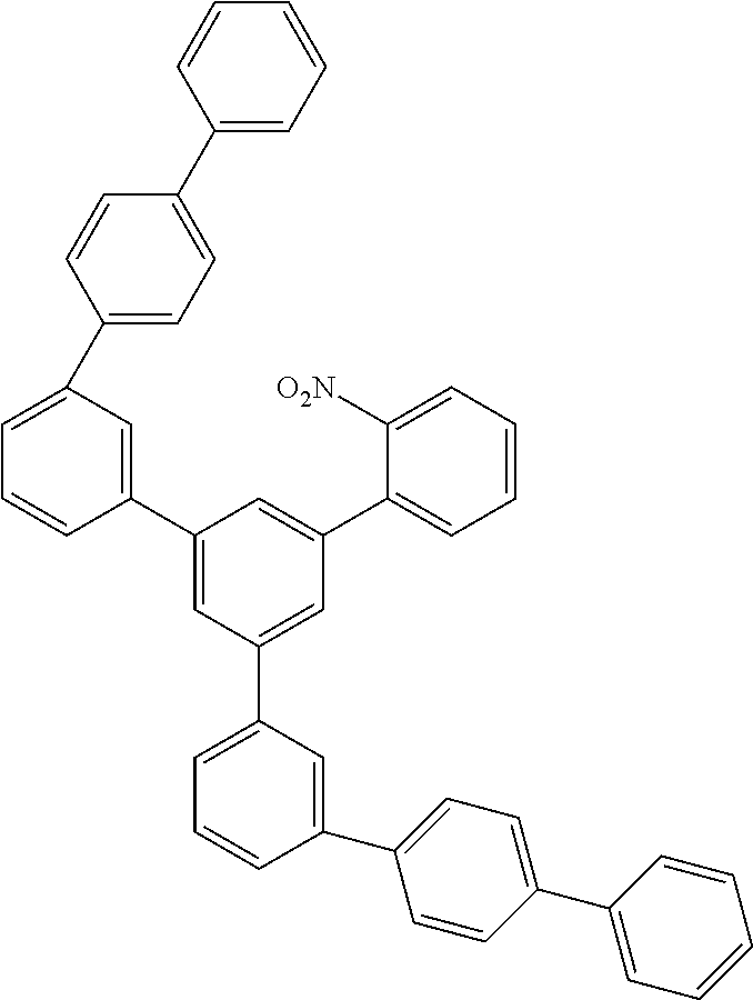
C1(C2=CC(C3=CC=CC(C4=CC=C(C5=CC=CC=C5)C=C4)=C3)=CC(C3=CC=CC=C3[O2N])=C2)=CC(C2=CC=C(C3=CC=CC=C3)C=C2)=CC=C1
